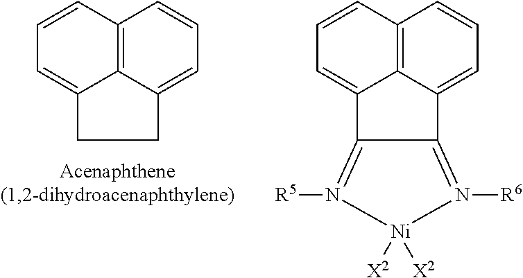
C12=C3C(=CC=C1)CCC3=CC=C2.C12=C3C(=CC=C1)C1=N([R6])[Ni]([X2])([X2])N([R5])=C1C3=CC=C2
